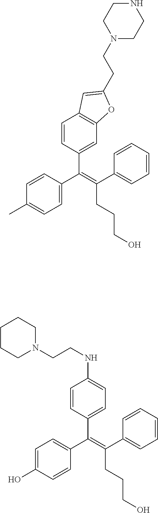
C(=C(C1=CC=CC=C1)CCCO)(C1=CC=C(C)C=C1)C1=CC2=C(C=C1)C=C(CCN1CCNCC1)O2.C(=C(C1=CC=CC=C1)CCCO)(C1=CC=C(O)C=C1)C1=CC=C(NCCN2CCCCC2)C=C1
